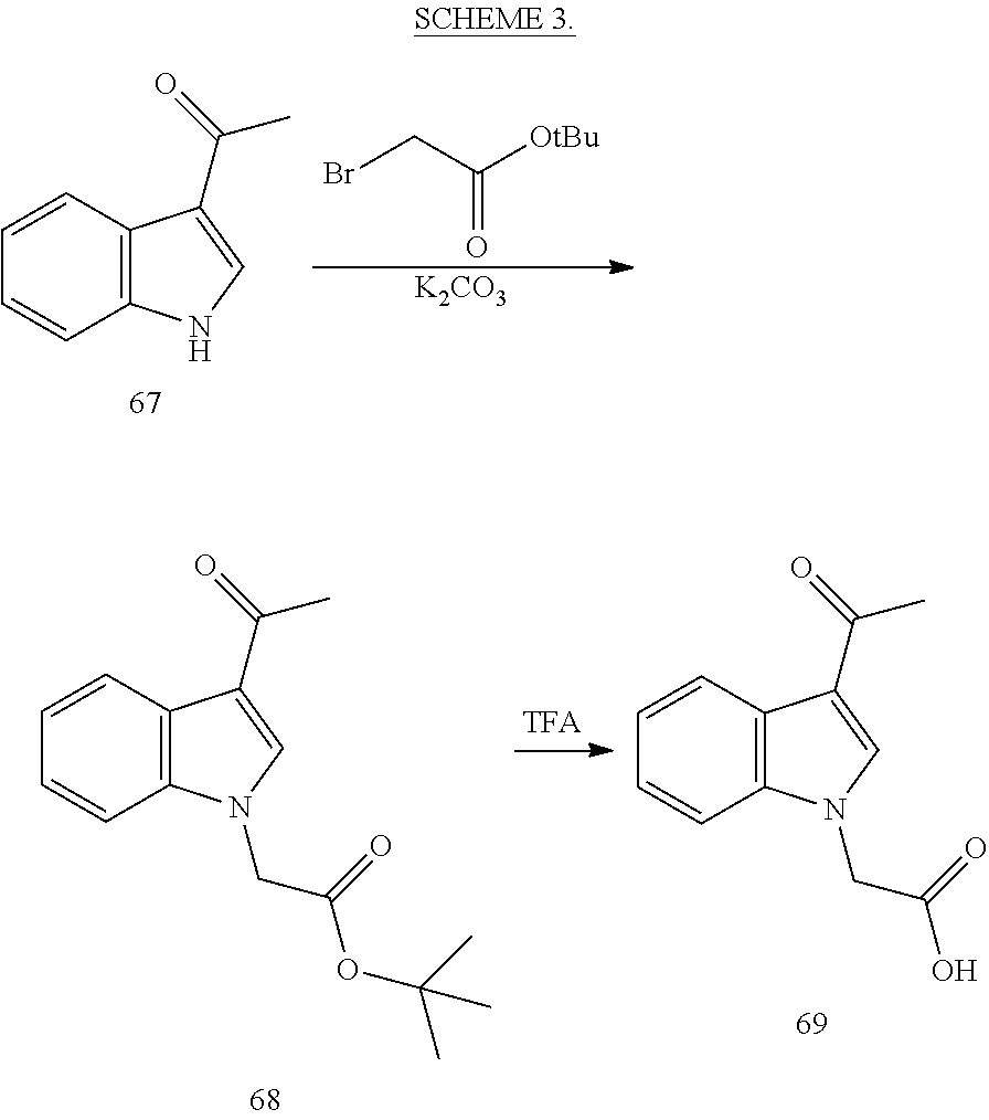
C12=C(C=CC=C1)C(C(=O)C)=CN2.BrCC([OtBu])=O.[K2CO3].C12=C(C=CC=C1)C(C(=O)C)=CN2CC(OC(C)(C)C)=O.C12=C(C=CC=C1)C(C(=O)C)=CN2CC(O)=O
